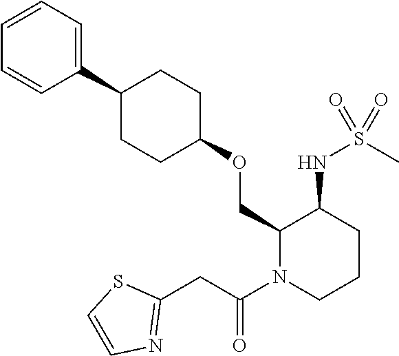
C1(COC2CCC(C3=CC=CC=C3)CC2)N(C(CC2=NC=CS2)=O)CCCC1NS(C)(=O)=O
